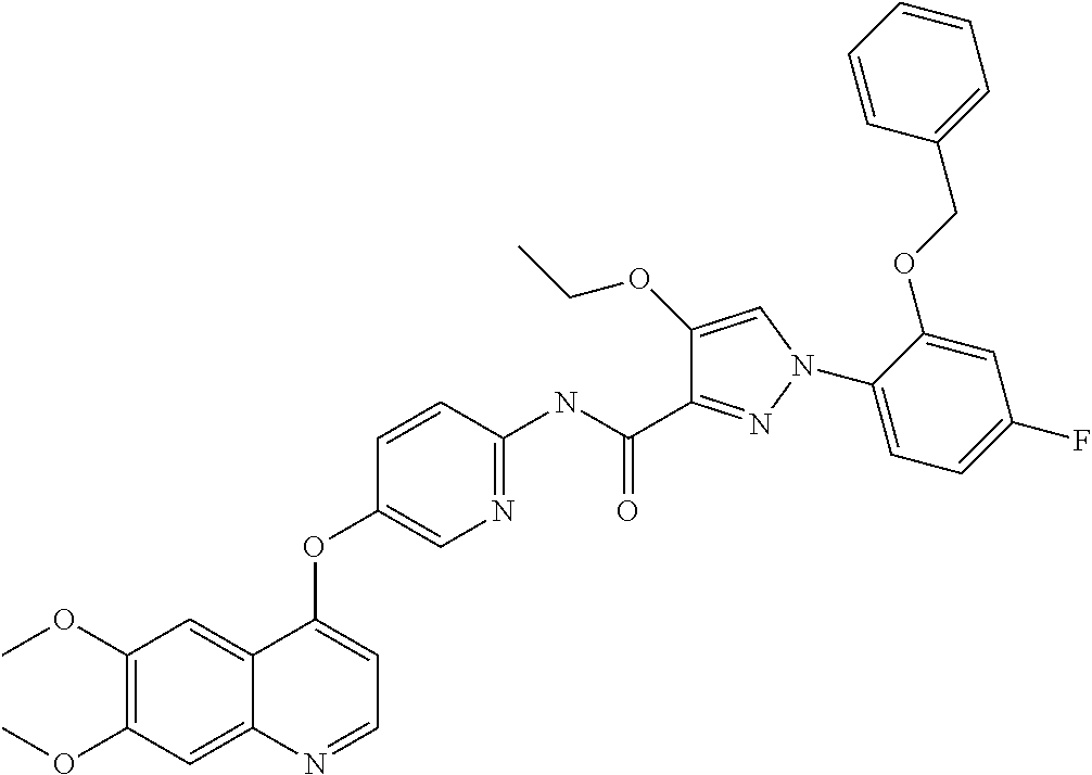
C1(OC)=C(OC)C=C2C(=C1)C(OC1=CN=C(NC(C3=NN(C4=CC=C(F)C=C4OCC4=CC=CC=C4)C=C3OCC)=O)C=C1)=CC=N2
